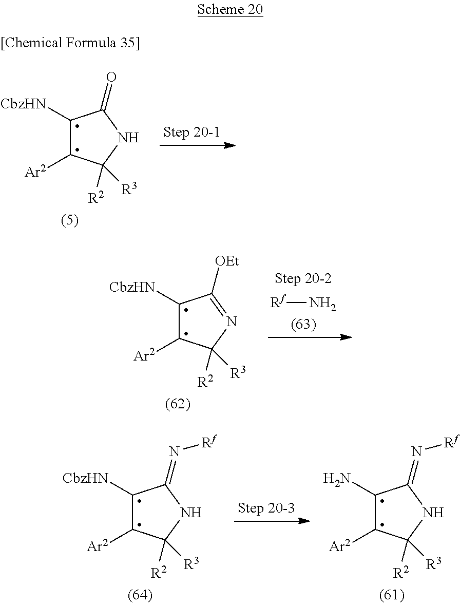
C1([CbzHN])C([Ar2])C([R2])([R3])NC1=O.C1([CbzHN])C([Ar2])C([R2])([R3])N=C1[OEt].[Rf]N.C1([CbzHN])C([Ar2])C([R2])([R3])NC1=N[Rf].C1(N)C([Ar2])C([R2])([R3])NC1=N[Rf]
